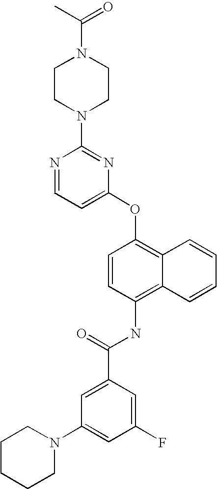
N1=CC=C(OC2=C3C(=C(NC(C4=CC(N5CCCCC5)=CC(F)=C4)=O)C=C2)C=CC=C3)N=C1N1CCN(C(C)=O)CC1
